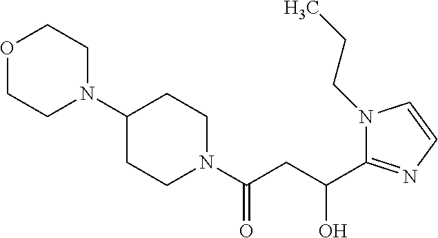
C1(N2CCOCC2)CCN(C(CC(C2=NC=CN2CCC)O)=O)CC1
